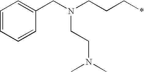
C1=CC=CC(CN(CCC*)CCN(C)C)=C1
